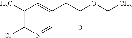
C1(C)=C(Cl)N=CC(CC(OCC)=O)=C1
